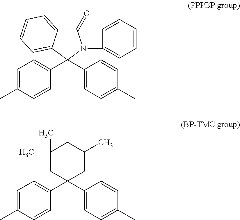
C1=C(C)C=CC(C2(C3=CC=C(C)C=C3)N(C3=CC=CC=C3)C(=O)C3=CC=CC=C23)=C1.C1=C(C)C=CC(C2(C3=CC=C(C)C=C3)CC(C)CC(C)(C)C2)=C1
